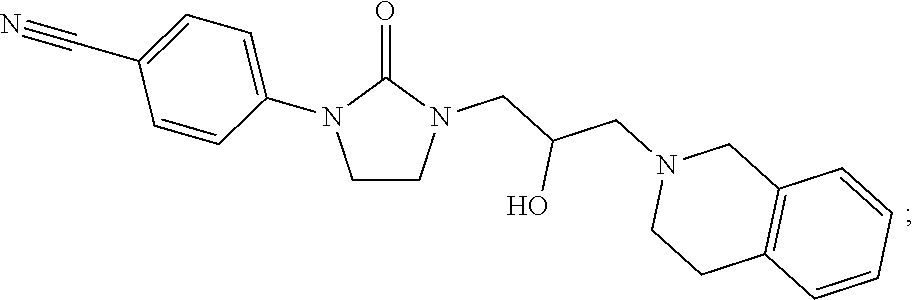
C12=C(C=CC=C1)CCN(CC(CN1C(=O)N(C3=CC=C(C#N)C=C3)CC1)O)C2
